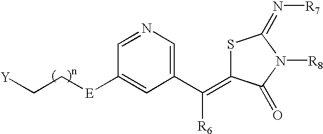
S1C(=C(C2=CN=CC([E]CC[Y])=C2)[R6])C(=O)N([R8])C1=N[R7]
